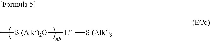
C[Si(Alk)2O][La1][Si(Alk)3]
